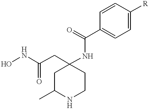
ONC(CC1(NC(C2=CC=C([R])C=C2)=O)CC(C)NCC1)=O
